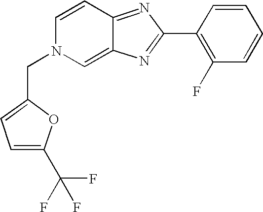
C1=C(C(F)(F)F)OC(CN2C=C3C(=NC(C4=C(F)C=CC=C4)=N3)C=C2)=C1
